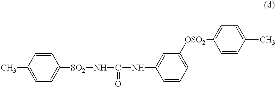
C1=C(C)C=CC([SO2]NC(=O)NC2=CC([OSO2]C3=CC=C(C)C=C3)=CC=C2)=C1
